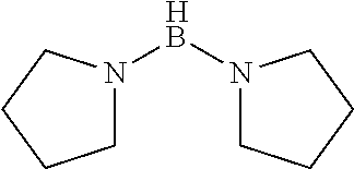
C1N([HB]N2CCCC2)CCC1
